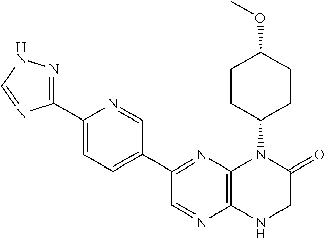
C1(C2=NC3=C(N=C2)NCC(=O)N3C2CCC(OC)CC2)=CC=C(C2=NNC=N2)N=C1
